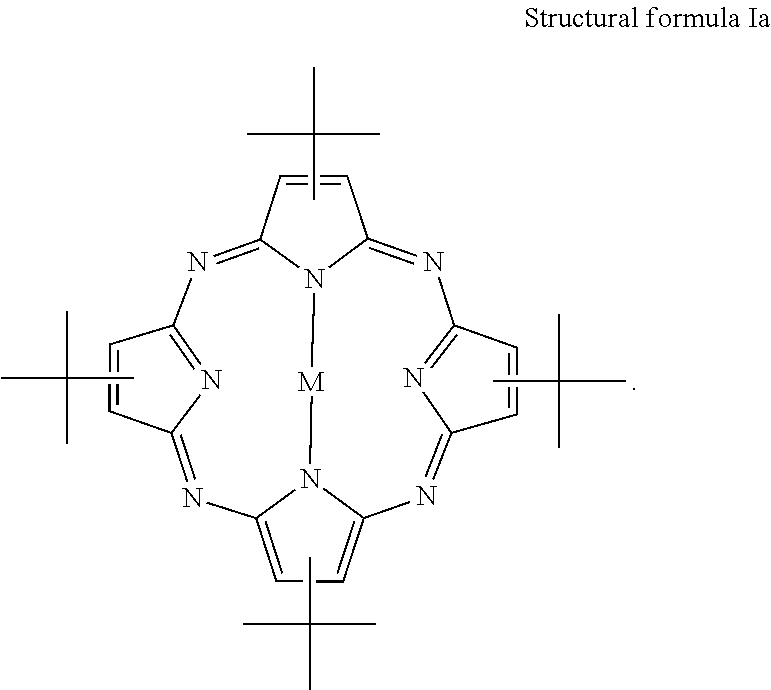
C12=CC=C3N1[M]N1C(=NC4=NC(=N3)C=C4)C=CC1=NC1=NC(=N2)C=C1.CC(C)(C)C.CC(C)(C)C.CC(C)(C)C.CC(C)(C)C
